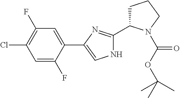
C1=C(F)C(C2=CNC(C3CCCN3C(OC(C)(C)C)=O)=N2)=CC(F)=C1Cl
